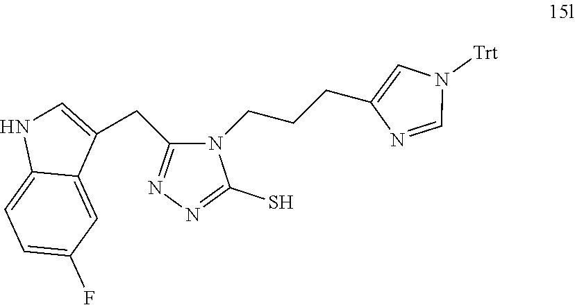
N1=CN([Trt])C=C1CCCN1C(CC2=CNC3=CC=C(F)C=C32)=NN=C1S
